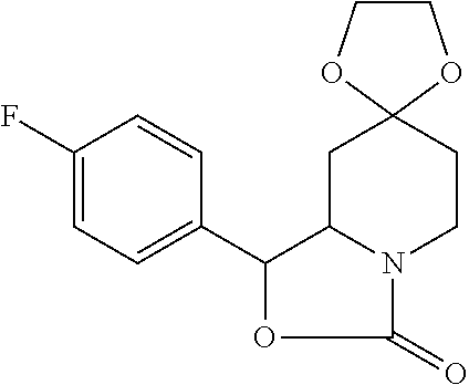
C1(F)=CC=C(C2C3N(CCC4(C3)OCCO4)C(=O)O2)C=C1
